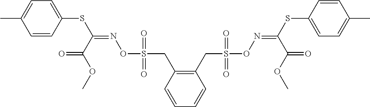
C1=CC(CS(ON=C(SC2=CC=C(C)C=C2)C(OC)=O)(=O)=O)=C(CS(=O)(=O)ON=C(SC2=CC=C(C)C=C2)C(OC)=O)C=C1
